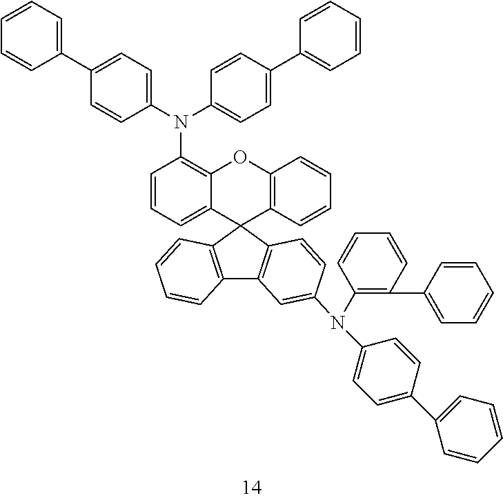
C1=CC=C(C2=CC=C(N(C3=C4C(=CC=C3)C3(C5=C(O4)C=CC=C5)C4=C(C5=C3C=CC(N(C3=C(C6=CC=CC=C6)C=CC=C3)C3=CC=C(C6=CC=CC=C6)C=C3)=C5)C=CC=C4)C3=CC=C(C4=CC=CC=C4)C=C3)C=C2)C=C1
